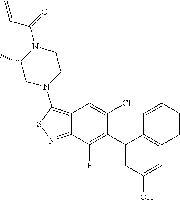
C1(C2=C(F)C3=NSC(N4CCN(C(=O)C=C)C(C)C4)=C3C=C2Cl)=CC(O)=CC2=C1C=CC=C2
